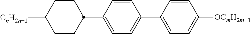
C1(C2CCC([CnH2n+1])CC2)=CC=C(C2=CC=C([OCmH2m+1])C=C2)C=C1
